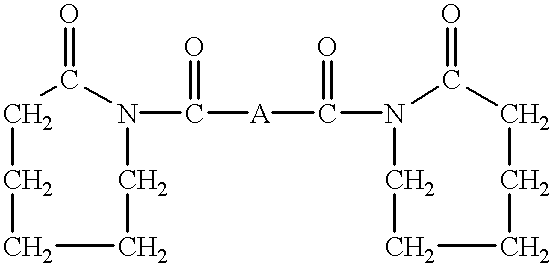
C1CCCCN(C([A]C(=O)N2CCCCCC2=O)=O)C1=O
